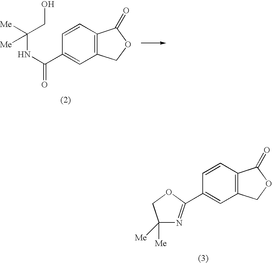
C1=CC2=C(C=C1C(NC([Me])(CO)[Me])=O)COC2=O.C1=CC2=C(C=C1C1=NC([Me])([Me])CO1)COC2=O
